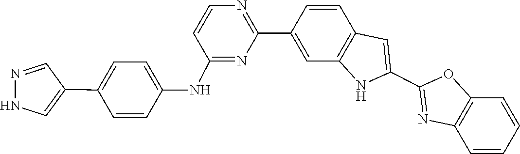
C12=C(OC(C3=CC4=C(C=C(C5=NC=CC(NC6=CC=C(C7=CNN=C7)C=C6)=N5)C=C4)N3)=N1)C=CC=C2
